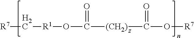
[R7]C[R1]OC(=O)[(CH2)]C(=O)O[R7]
